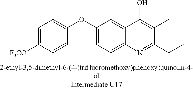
C1=C([F3CO])C=CC(OC2=CC=C3C(=C2C)C(O)=C(C)C(CC)=N3)=C1
